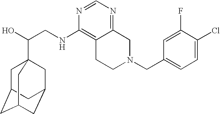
C(CNC1=C2C(=NC=N1)CN(CC1=CC=C(Cl)C(F)=C1)CC2)(O)C12CC3CC(CC(C1)C3)C2
